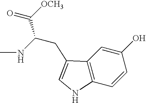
C12=C(C=CC(O)=C1)NC=C2CC(NC)C([OCH3])=O
